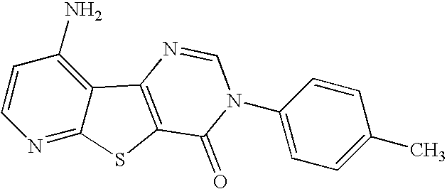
C1=CC(N)=C2C(=N1)SC1=C2N=CN(C2=CC=C(C)C=C2)C1=O
